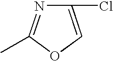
C1(Cl)=COC(C)=N1
